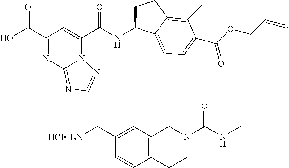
C1(C(O)=O)=NC2=NC=NN2C(C(NC2CCC3=C(C)C(C(OCC=C)=O)=CC=C23)=O)=C1.C1(C[HClH2N])=CC2=C(C=C1)CCN(C(NC)=O)C2
